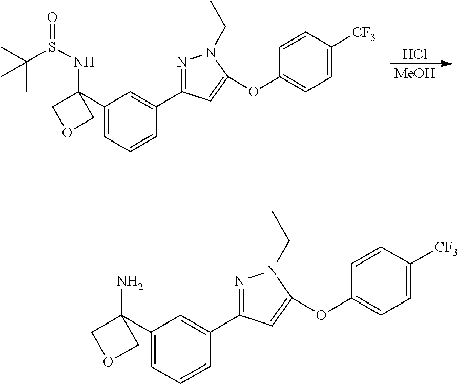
Cl.[MeOH].C1(C2(NS(=O)C(C)(C)C)COC2)=CC=CC(C2=NN(CC)C(OC3=CC=C([CF3])C=C3)=C2)=C1.C1(C2(N)COC2)=CC=CC(C2=NN(CC)C(OC3=CC=C([CF3])C=C3)=C2)=C1
